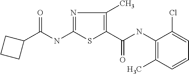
C(NC1=NC(C)=C(C(=O)NC2=C(C)C=CC=C2Cl)S1)(C1CCC1)=O
